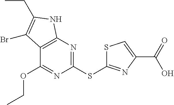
C12=C(N=C(SC3=NC(C(=O)O)=CS3)N=C1OCC)NC(CC)=C2Br
